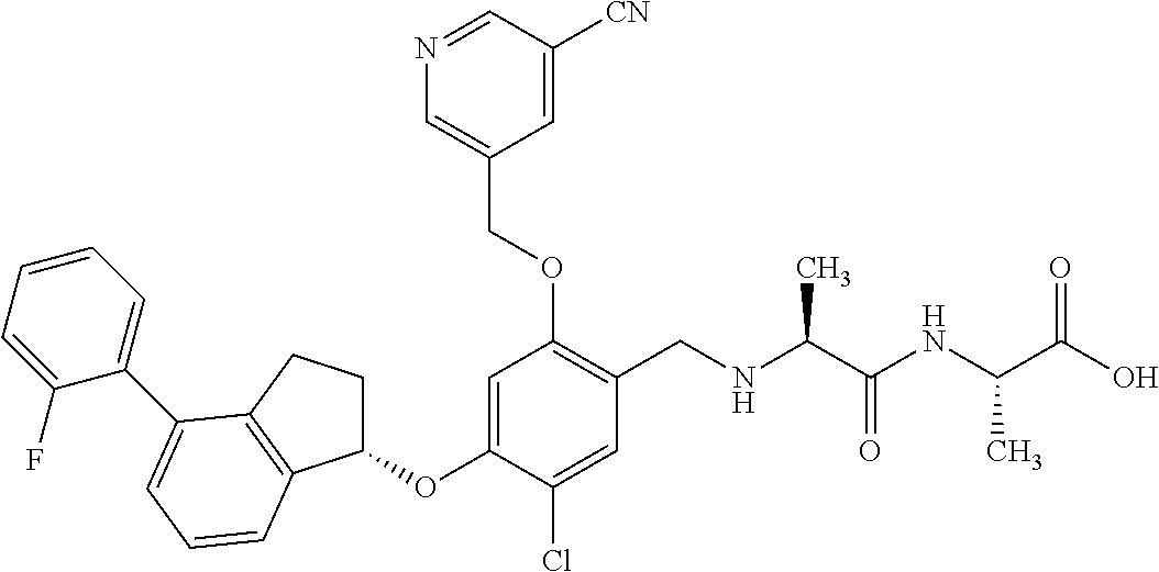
C1(OC2=CC(OCC3=CN=CC([CN])=C3)=C(CNC(C(NC(C(O)=O)C)=O)C)C=C2Cl)CCC2=C1C=CC=C2C1=CC=CC=C1F
